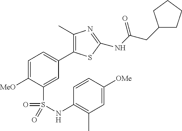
C1=C([MeO])C(S(=O)(=O)NC2=C(C)C=C([OMe])C=C2)=CC(C2=C(C)N=C(NC(CC3CCCC3)=O)S2)=C1
